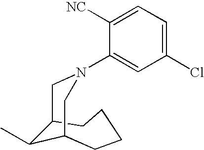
[NC]C1=CC=C(Cl)C=C1N1CC2C(C)C(CCCC2)C1
